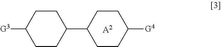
C1CC(C2CCC([G4])CC2)CCC1[G3].[A2]
